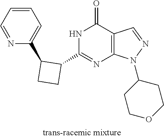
C1CC(C2=NC3=C(C(=O)N2)C=NN3C2CCOCC2)C1C1=CC=CC=N1
